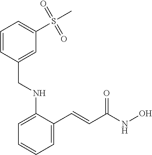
C1=C(NCC2=CC(S(C)(=O)=O)=CC=C2)C(C=CC(NO)=O)=CC=C1
